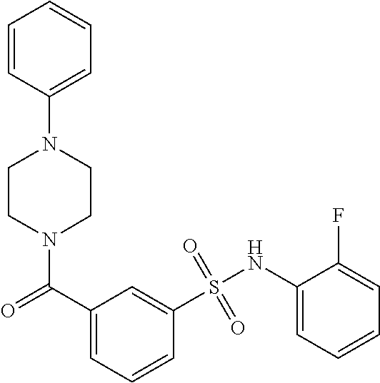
N1(C(=O)C2=CC=CC(S(NC3=CC=CC=C3F)(=O)=O)=C2)CCN(C2=CC=CC=C2)CC1
